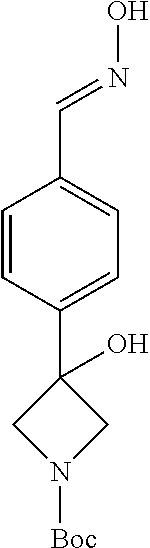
C1=CC(C2(O)CN([Boc])C2)=CC=C1C=NO
